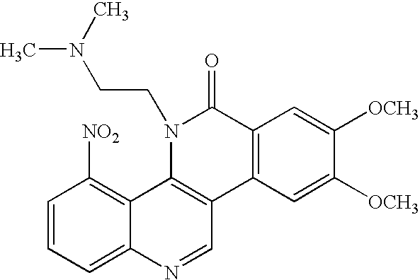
C1=CC=C2C(=C1[NO2])C1=C(C=N2)C2=C(C(=O)N1CCN(C)C)C=C([OCH3])C([OCH3])=C2
